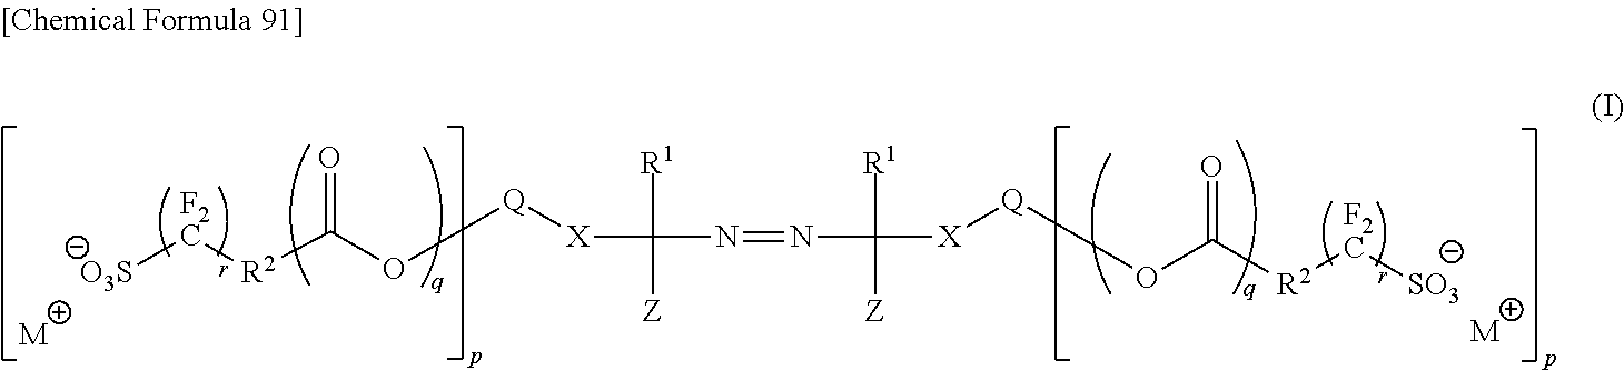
[M].[O3S][F2C][R2]C(=O)O[Q][X]C([R1])([Z])N=NC([R1])([Z])[X][Q]OC(=O)[R2][F2C][SO3].[M]
